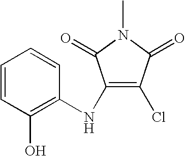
C1=CC(O)=C(NC2=C(Cl)C(=O)N(C)C2=O)C=C1
